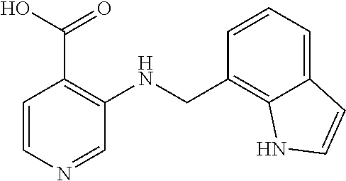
C1=CN=CC(NCC2=C3C(=CC=C2)C=CN3)=C1C(O)=O
